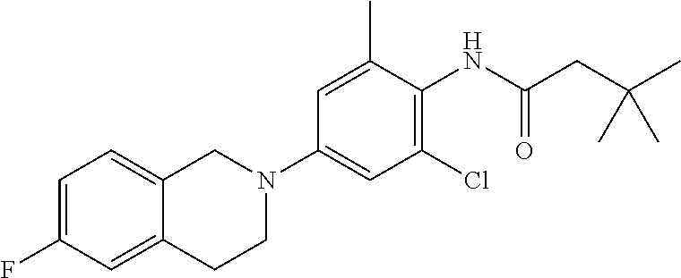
C1(F)=CC=C2C(=C1)CCN(C1=CC(Cl)=C(NC(CC(C)(C)C)=O)C(C)=C1)C2
